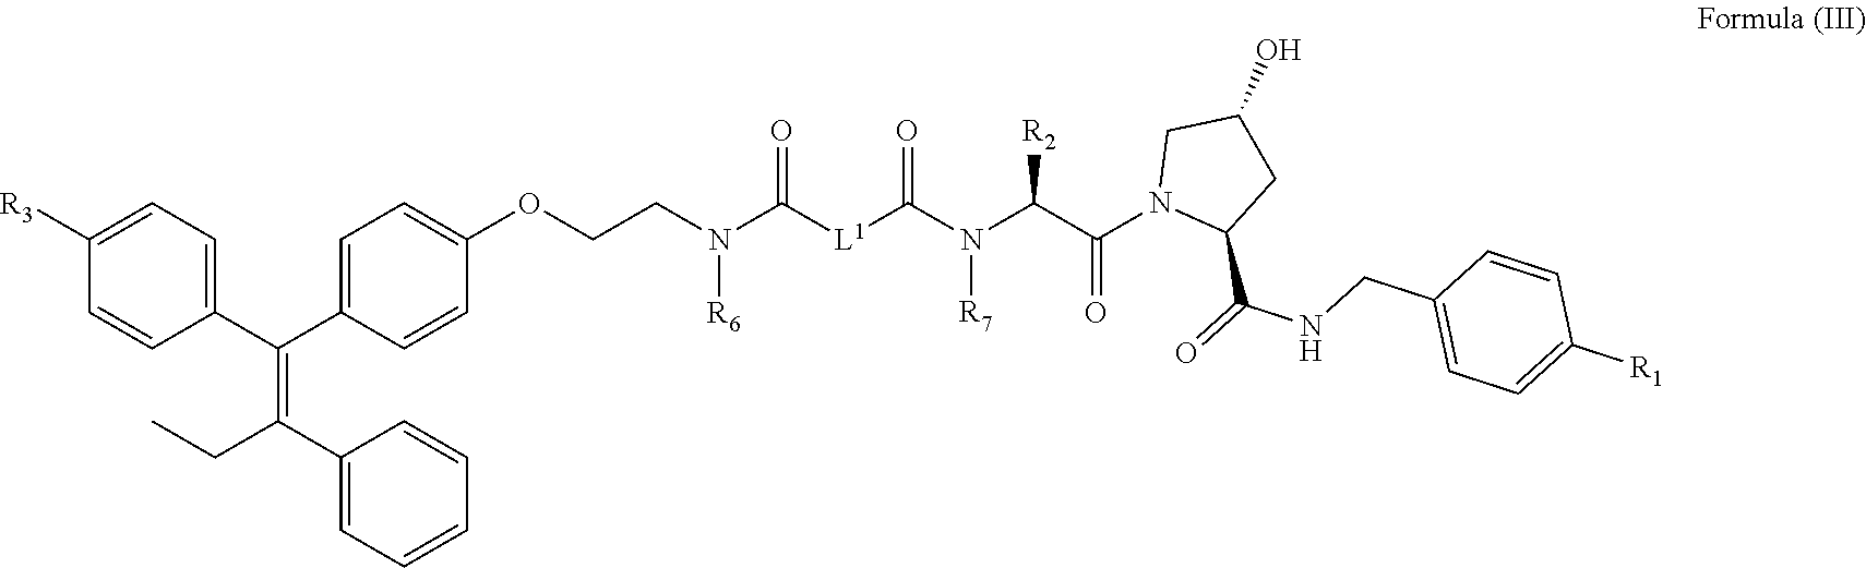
C1([R3])=CC=C(C(C2=CC=C(OCCN(C([L1]C(=O)N([R7])C(C(N3C(C(=O)NCC4=CC=C([R1])C=C4)CC(O)C3)=O)[R2])=O)[R6])C=C2)=C(C2=CC=CC=C2)CC)C=C1
